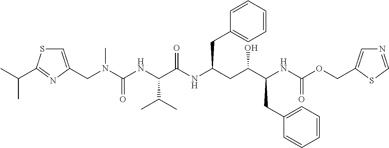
C1(CN(C(NC(C(NC(CC(O)C(NC(OCC2=CN=CS2)=O)CC2=CC=CC=C2)CC2=CC=CC=C2)=O)C(C)C)=O)C)=CSC(C(C)C)=N1
